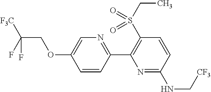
C1=CC(C2=C(S(CC)(=O)=O)C=CC(NC[CF3])=N2)=NC=C1OCC(F)([F3C])F
